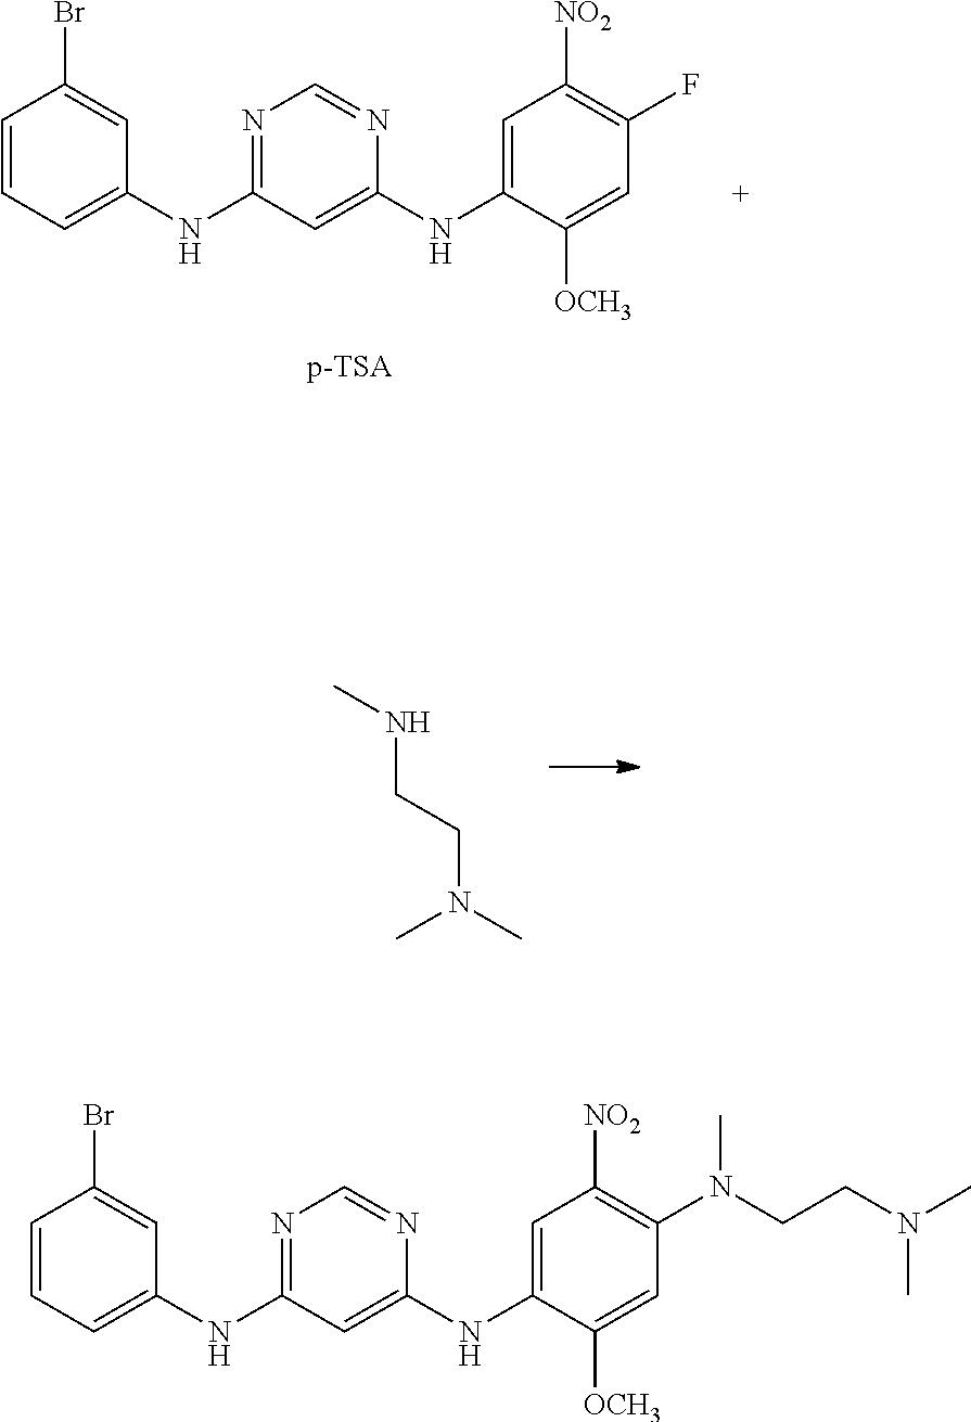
C1=CC=C(NC2=NC=NC(NC3=CC([NO2])=C(F)C=C3[OCH3])=C2)C=C1Br.N(CCN(C)C)C.C1=CC=C(NC2=NC=NC(NC3=CC([NO2])=C(N(CCN(C)C)C)C=C3[OCH3])=C2)C=C1Br
